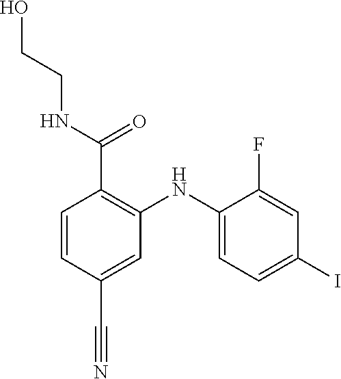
C1=C(NC2=C(C(NCCO)=O)C=CC(C#N)=C2)C(F)=CC(I)=C1
